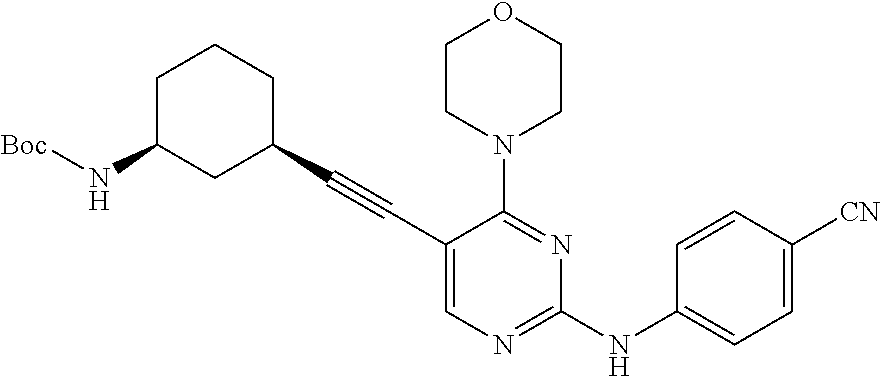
C1C(N[Boc])CC(C#CC2=CN=C(NC3=CC=C([CN])C=C3)N=C2N2CCOCC2)CC1
